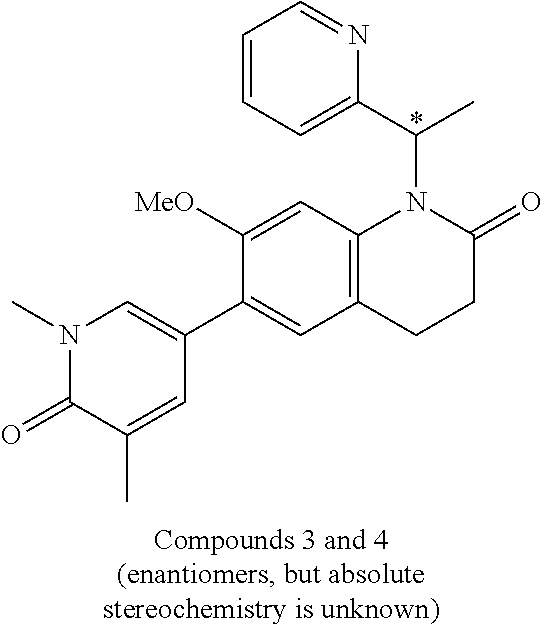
N1(C)C(=O)C(C)=CC(C2=CC3=C(C=C2[MeO])N(C(C2=CC=CC=N2)C)C(=O)CC3)=C1
